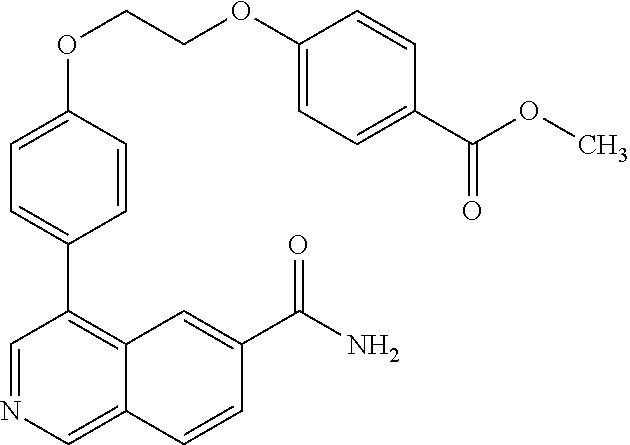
C1(OCCOC2=CC=C(C(OC)=O)C=C2)=CC=C(C2=C3C(=CN=C2)C=CC(C(N)=O)=C3)C=C1
